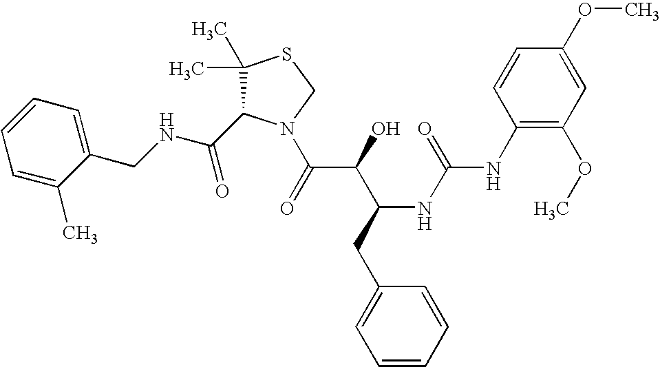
C(NCC1=CC=CC=C1C)(=O)C1C(C)(C)SCN1C(C(C(CC1=CC=CC=C1)NC(=O)NC1=C(OC)C=C(OC)C=C1)O)=O
